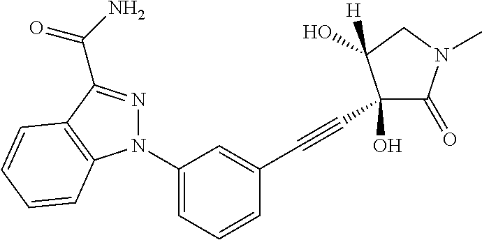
C1(N2N=C(C(=O)N)C3=C2C=CC=C3)=CC=CC(C#CC2(O)C(=O)N(C)CC2(O)[H])=C1
